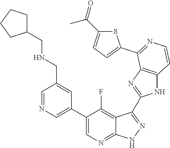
C1=NC=C(C2=CN=C3C(=C2F)C(C2=NC4=C(N2)C=CN=C4C2=CC=C(C(=O)C)S2)=N[N H]3)C=C1CNCC1CCCC1
